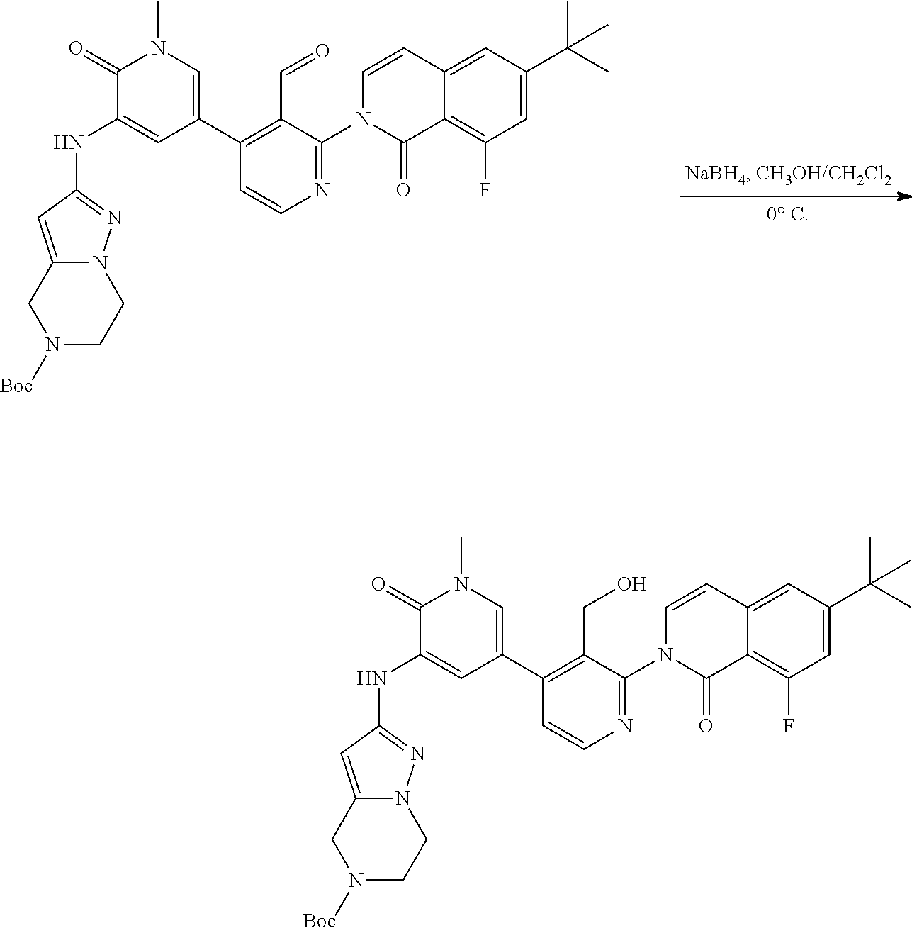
C12=CC(C(C)(C)C)=CC(F)=C1C(=O)N(C1=NC=CC(C3=CN(C)C(=O)C(NC4=NN5C(=C4)CN([Boc])CC5)=C3)=C1C=O)C=C2.C12=CC(C(C)(C)C)=CC(F)=C1C(=O)N(C1=NC=CC(C3=CN(C)C(=O)C(NC4=NN5C(=C4)CN([Boc])CC5)=C3)=C1CO)C=C2
